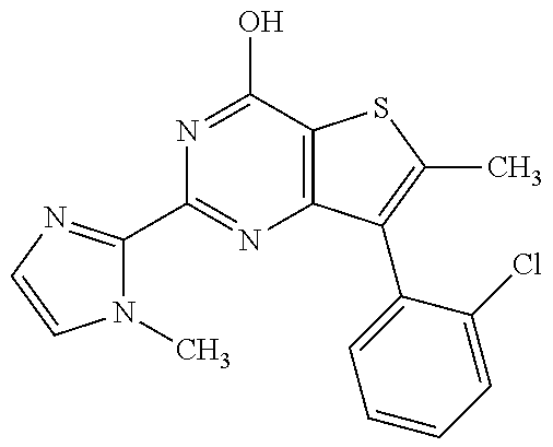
N1(C)C(C2=NC3=C(C(O)=N2)SC(C)=C3C2=CC=CC=C2Cl)=NC=C1
